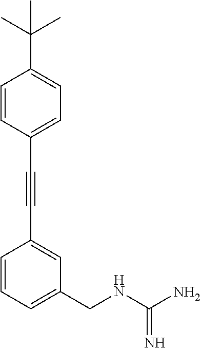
C(C1=CC(CNC(N)=N)=CC=C1)#CC1=CC=C(C(C)(C)C)C=C1
